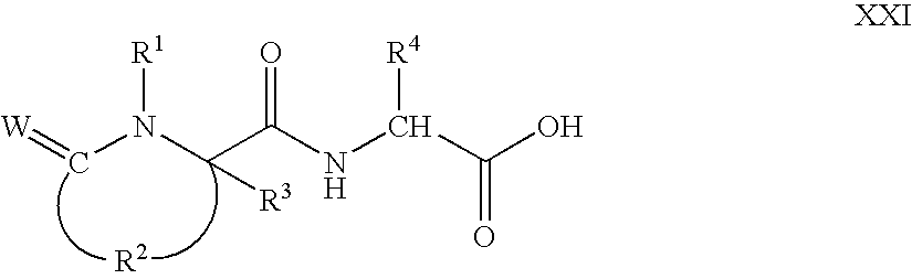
[W]=CN(C(C(NC(C(O)=O)[R4])=O)[R3])[R1]
